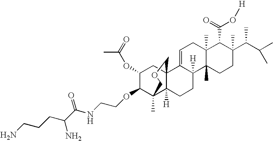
C1=C2C([H])(C3(C)C(C)(C1)C(C(=O)O[H])C(C(C(C)C)C)(C)CC3)CCC1([H])C3(C)C(OCCNC(C(CCCN)N)=O)C(OC(C)=O)CC21COC3
